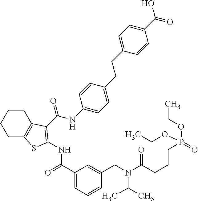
C1CC2=C(CC1)SC(NC(=O)C1=CC=CC(CN(C(C)C)C(=O)CCCP(OCC)(=O)OCC)=C1)=C2C(NC1=CC=C(CCC2=CC=C(C(O)=O)C=C2)C=C1)=O
